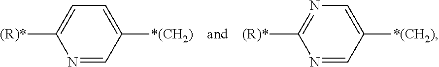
N1=CC([*(CH2)])=CC=C1[(R)*].N1=CC([*(CH2)])=CN=C1[(R)*]
